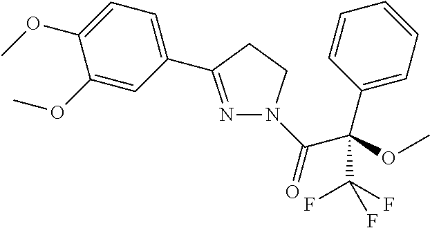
N1=C(C2=CC=C(OC)C(OC)=C2)CCN1C(C(OC)(C(F)(F)F)C1=CC=CC=C1)=O
